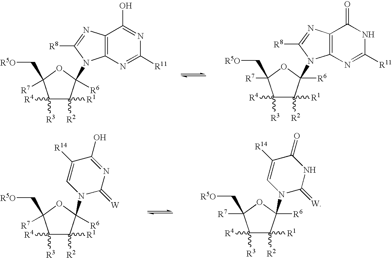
C1([R3])([R4])C([R2])([R1])C(N2C3=C(N=C2[R8])C(O)=NC([R11])=N3)([R6])OC1([R7])C[R5O].C1([R3])([R4])C([R2])([R1])C(N2C3=C(N=C2[R8])C(=O)NC([R11])=N3)([R6])OC1([R7])C[R5O].C1([R3])([R4])C([R2])([R1])C([R6])(N2C(=[W])NC(=O)C([R14])=C2)OC1([R7])C[R5O].C1([R3])([R4])C([R2])([R1])C(N2C(=[W])N=C(O)C([R14])=C2)([R6])OC1(C[R5O])[R7]
